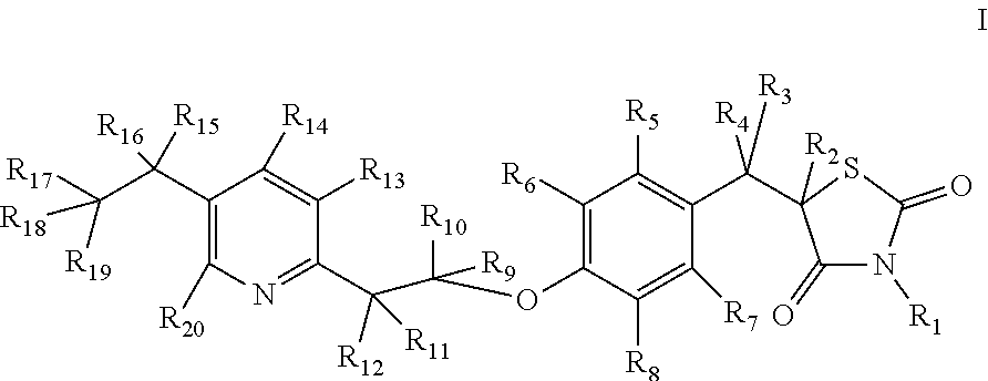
C1(C(C([R17])([R19])[R18])([R16])[R15])=C([R20])N=C(C(C([R10])([R9])OC2=C([R6])C([R5])=C(C(C3([R2])C(=O)N([R1])C(=O)S3)([R4])[R3])C([R7])=C2[R8])([R12])[R11])C([R13])=C1[R14]
